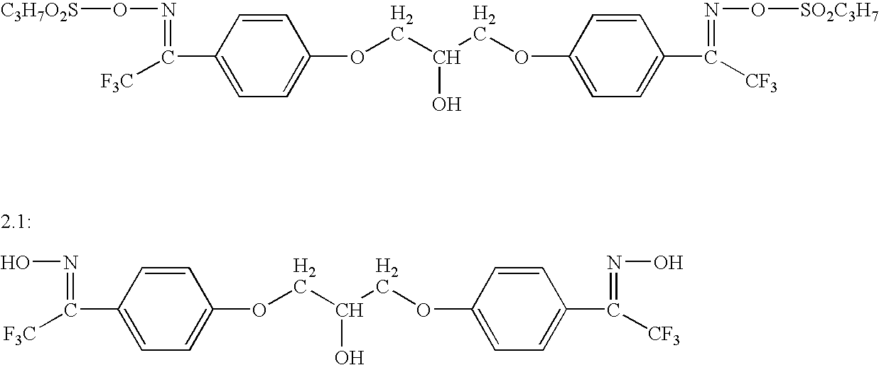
[C3H7O2S]ON=C(C1=CC=C(OCC(COC2=CC=C(C(=NO[SO2C3H7])[CF3])C=C2)O)C=C1)[F3C].ON=C(C1=CC=C(OCC(COC2=CC=C(C(=NO)[CF3])C=C2)O)C=C1)[F3C]
